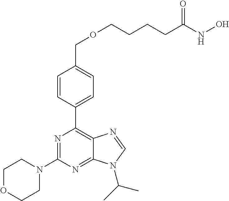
C1=CC(C2=C3C(=NC(N4CCOCC4)=N2)N(C(C)C)C=N3)=CC=C1COCCCCC(NO)=O
